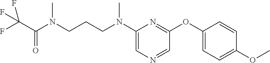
C1(N(CCCN(C(C(F)(F)F)=O)C)C)=CN=CC(OC2=CC=C(OC)C=C2)=N1
